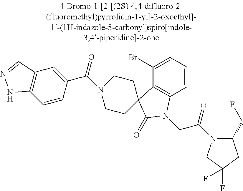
C1(Br)=CC=CC2=C1C1(C(=O)N2CC(=O)N2C(CF)CC(F)(F)C2)CCN(C(=O)C2=CC3=C(C=C2)NN=C3)CC1
